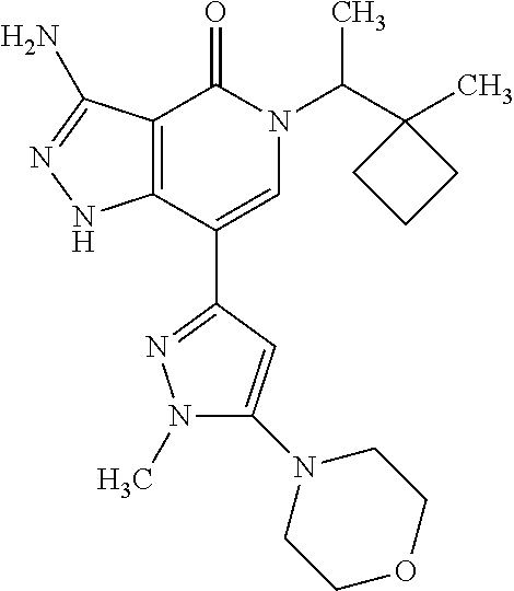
C12=C(C(C3=NN(C)C(N4CCOCC4)=C3)=CN(C(C3(C)CCC3)C)C1=O)NN=C2N
